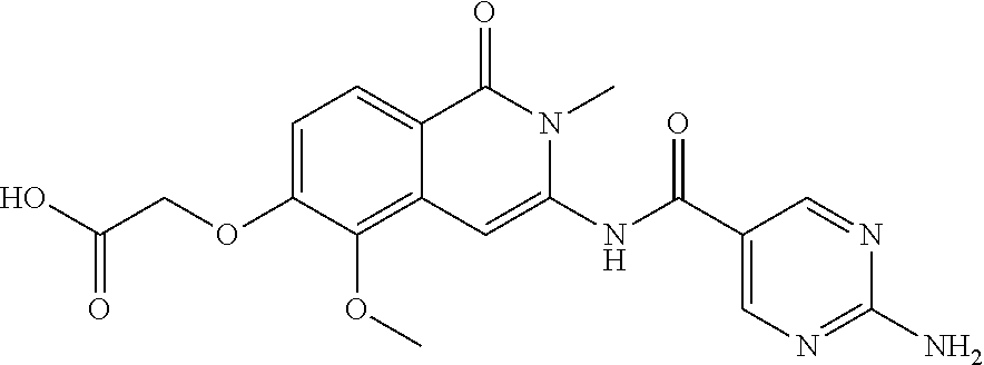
C1=C(OCC(O)=O)C(OC)=C2C(=C1)C(=O)N(C)C(NC(C1=CN=C(N)N=C1)=O)=C2
